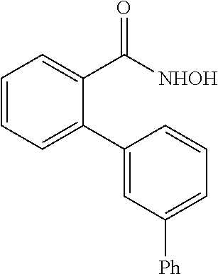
C1=CC=C(C2=CC([Ph])=CC=C2)C(C([NHOH])=O)=C1
